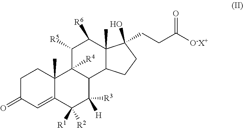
C1C(=O)C=C2C(C)(C1)C1([R4])C(C([R3])([H])C2([R1])[R2])C2C(C)(C([R6])C1[R5])C(O)(CCC([O-X+])=O)CC2
